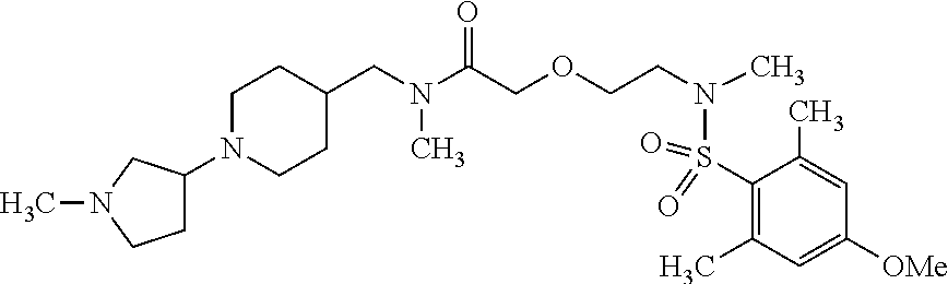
C1N(C2CCN(C)C2)CCC(CN(C(COCCN(C)S(C2=C(C)C=C([OMe])C=C2C)(=O)=O)=O)C)C1
